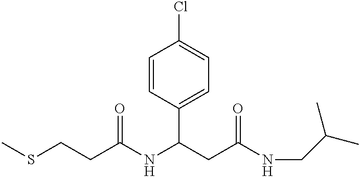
CSCCC(NC(C1=CC=C(Cl)C=C1)CC(=O)NCC(C)C)=O
